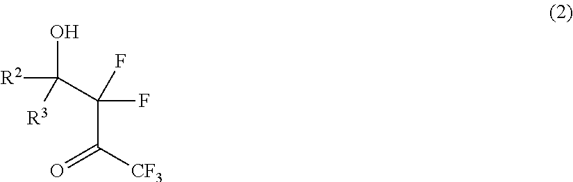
OC(C(C(=O)[CF3])(F)F)([R2])[R3]
